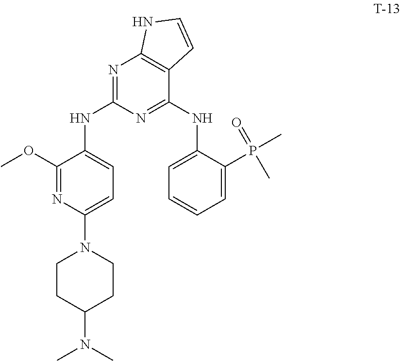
C1(OC)=NC(N2CCC(N(C)C)CC2)=CC=C1NC1=NC2=C(C(NC3=CC=CC=C3P(C)(=O)C)=N1)C=CN2
